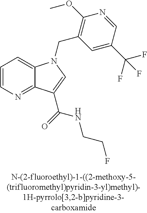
C1=CN=C2C(=C1)N(CC1=C(OC)N=CC(C(F)(F)F)=C1)C=C2C(NCCF)=O
